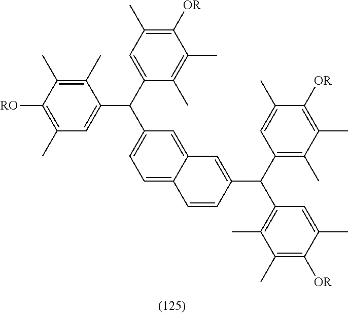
C1([OR])=C(C)C=C(C(C2=CC=C3C(=C2)C=C(C(C2=C(C)C(C)=C([OR])C(C)=C2)C2=C(C)C(C)=C([OR])C(C)=C2)C=C3)C2=CC(C)=C([RO])C(C)=C2C)C(C)=C1C
